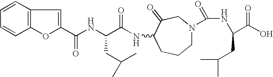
C1=CC2=C(C=C1)OC(C(NC(C(NC1CCCN(C(=O)NC(C(=O)O)CC(C)C)CC1=O)=O)CC(C)C)=O)=C2
